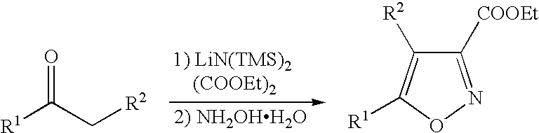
[R1]C(C[R2])=O.C1([COOEt])=NOC([R1])=C1[R2]
